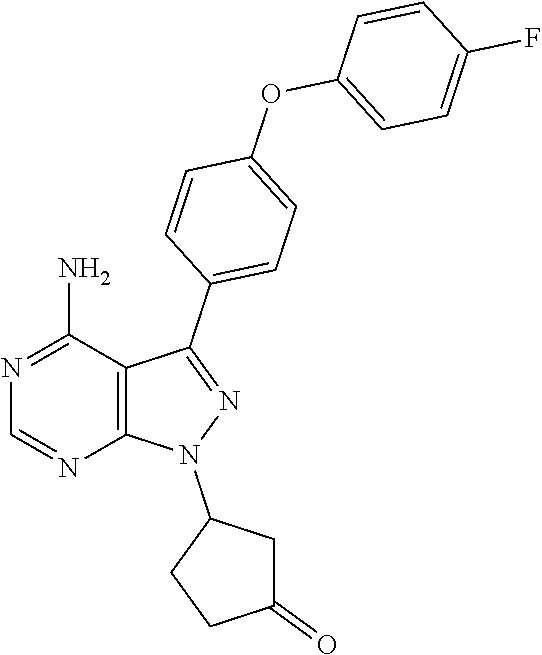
C1CC(=O)CC1N1C2=C(C(N)=NC=N2)C(C2=CC=C(OC3=CC=C(F)C=C3)C=C2)=N1
